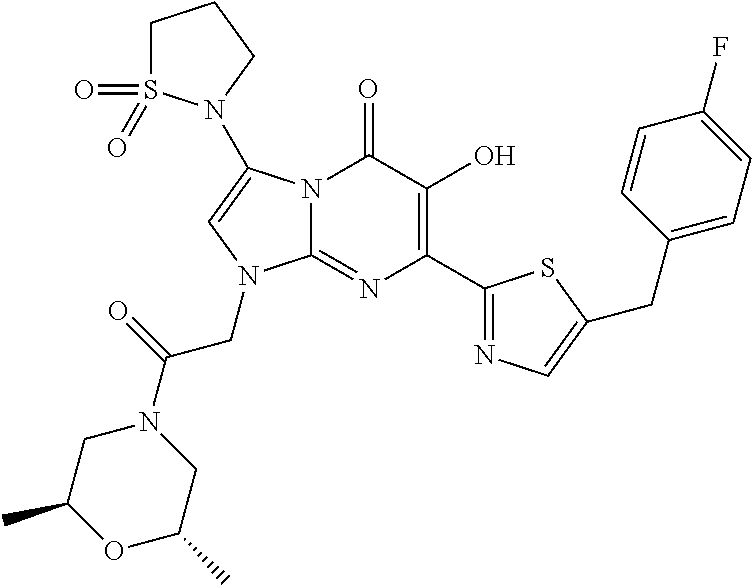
N12C(=NC(C3=NC=C(CC4=CC=C(F)C=C4)S3)=C(O)C1=O)N(CC(=O)N1CC(C)OC(C)C1)C=C2N1S(=O)(=O)CCC1
